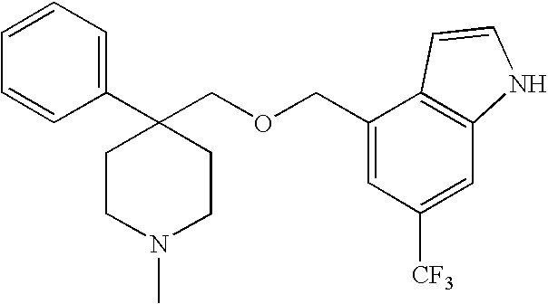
C1(C2(COCC3=CC([CF3])=CC4=C3C=CN4)CCN(C)CC2)=CC=CC=C1
